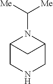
C12CNCC(N1C([Me])[Me])C2
